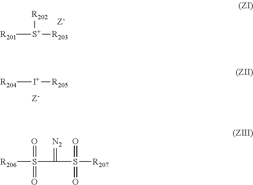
[R201][S+]([R203])[R202].[Z-].[R204][I+][R205].[Z-].[R206]S(C(S([R207])(=O)=O)=[N2])(=O)=O
